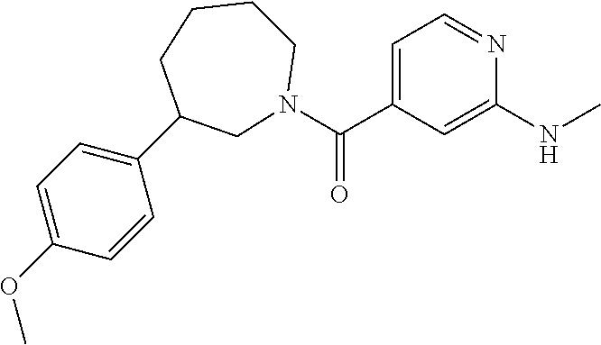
C(C1=CC=NC(NC)=C1)(=O)N1CC(C2=CC=C(OC)C=C2)CCCC1
